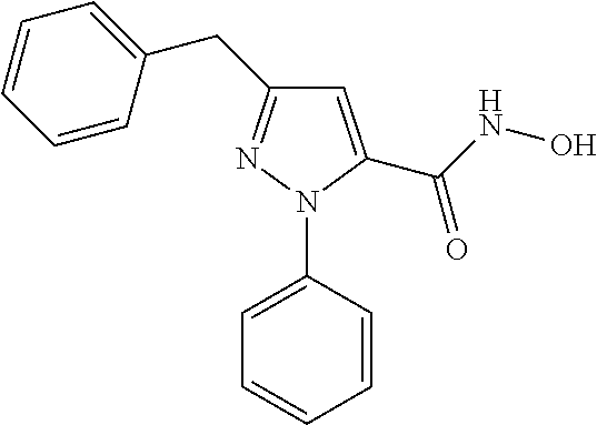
C1=C(C(NO)=O)N(C2=CC=CC=C2)N=C1CC1=CC=CC=C1
